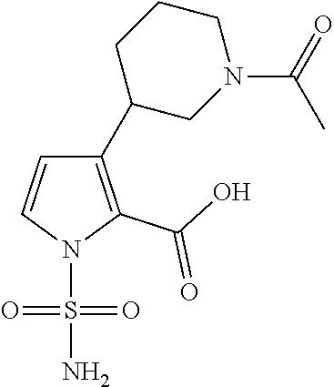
C1(C2CN(C(=O)C)CCC2)=C(C(O)=O)N(S(=O)(=O)N)C=C1
